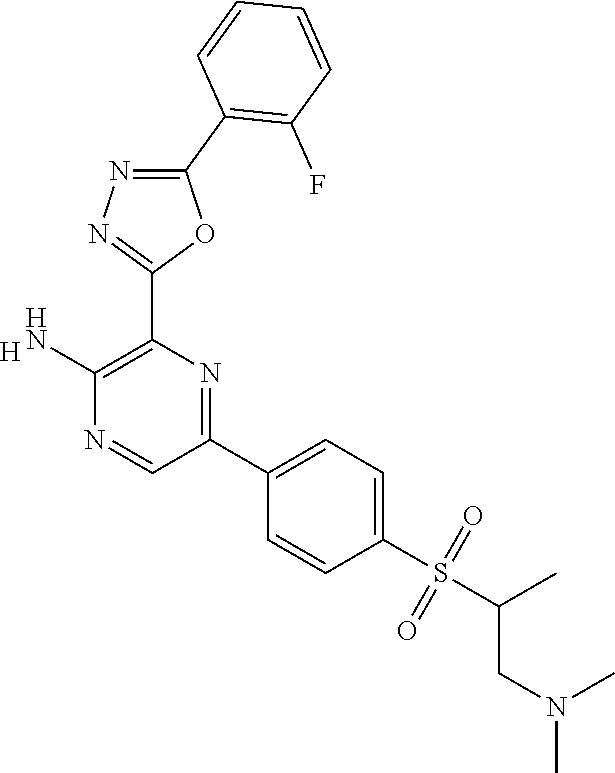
[H].C1(N)=C(C2=NN=C(C3=C(F)C=CC=C3)O2)N=C(C2=CC=C(S(=O)(=O)C(C)CN(C)C)C=C2)C=N1
